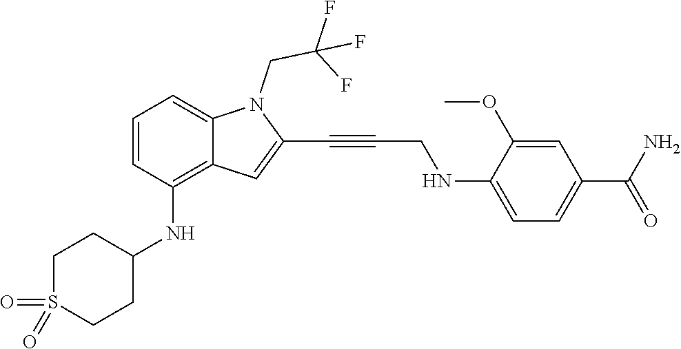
C1=C(NCC#CC2=CC3=C(NC4CCS(=O)(=O)CC4)C=CC=C3N2CC(F)(F)F)C(OC)=CC(C(N)=O)=C1
